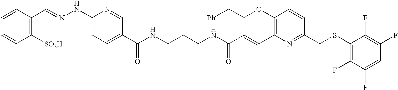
C1([SO3H])=C(C=NNC2=CC=C(C(NCCCNC(C=CC3=C(OCC[Ph])C=CC(CSC4=C(F)C(F)=CC(F)=C4F)=N3)=O)=O)C=N2)C=CC=C1
